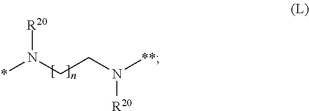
*N(CCN([**])[R20])[R20]
